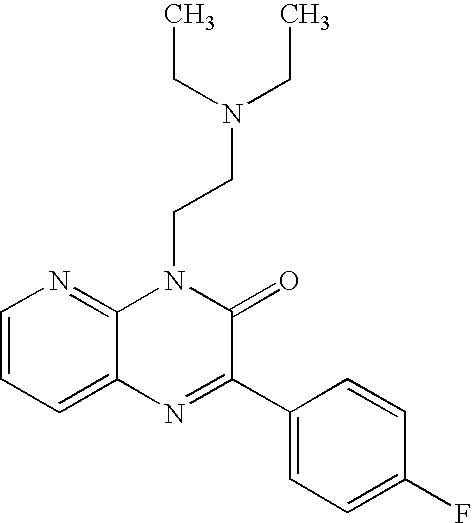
C1=CC=C2C(=N1)N(CCN(CC)CC)C(=O)C(C1=CC=C(F)C=C1)=N2
